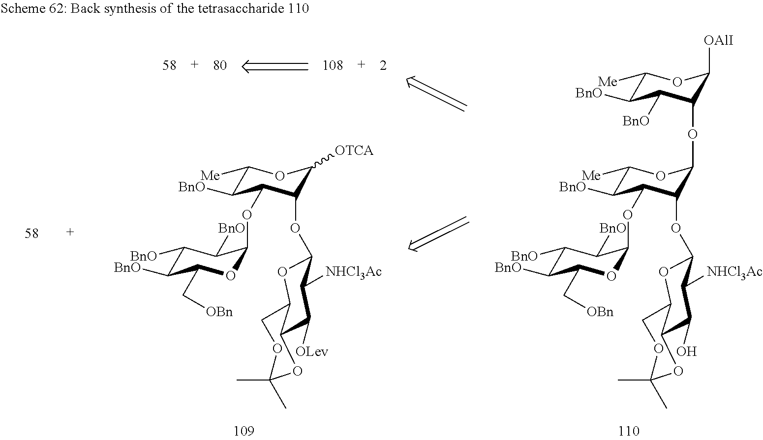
C1([BnO])C([BnO])C(C[OBn])OC(OC2C([BnO])C([Me])OC([OTCA])C2OC2OC3C(C([OLev])C2[NHCl3Ac])OC(C)(C)OC3)C1[BnO].C1([BnO])C([BnO])C(C[OBn])OC(OC2C([BnO])C([Me])OC(OC3C([BnO])C([BnO])C([Me])OC3[OAlI])C2OC2OC3C(C(O)C2[NHCl3Ac])OC(C)(C)OC3)C1[BnO]
